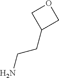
NCCC1COC1
